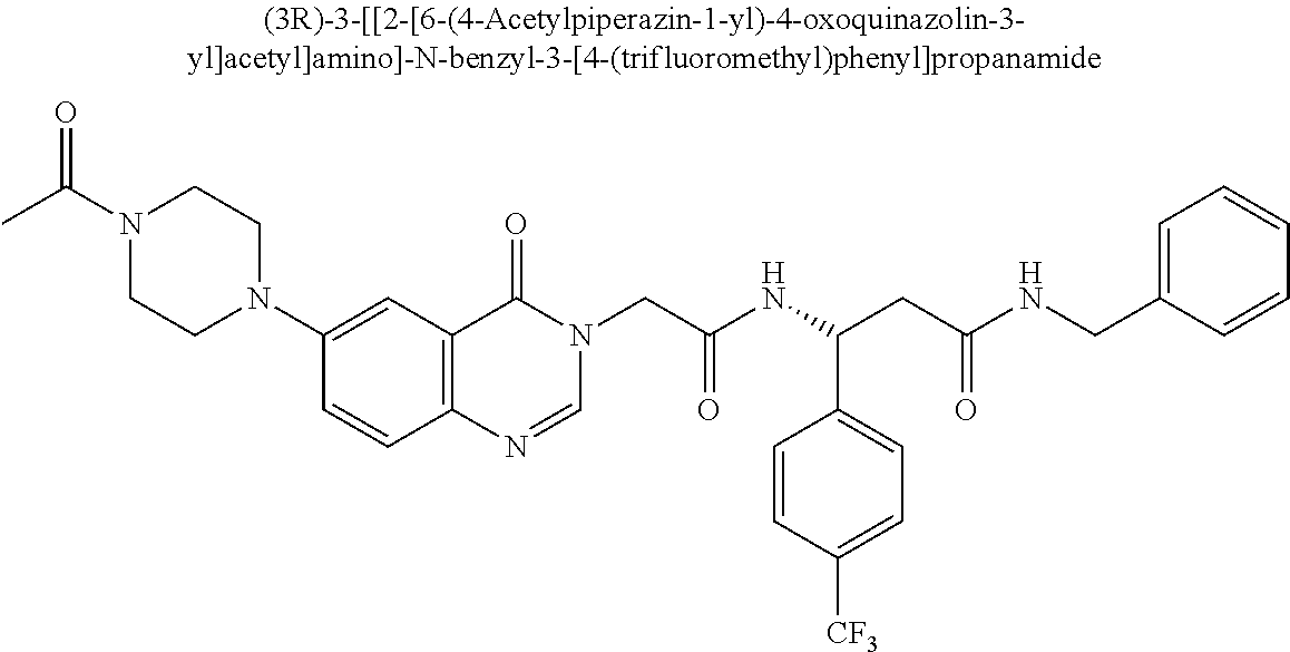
CC(N1CCN(C2=CC3=C(C=C2)N=CN(CC(NC(CC(NCC2=CC=CC=C2)=O)C2=CC=C([CF3])C=C2)=O)C3=O)CC1)=O
